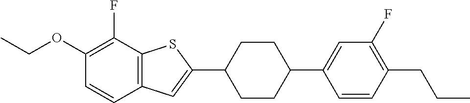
CCOC1=C(F)C2=C(C=C1)C=C(C1CCC(C3=CC(F)=C(CCC)C=C3)CC1)S2
